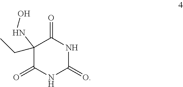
C1(NO)(CC)C(=O)NC(=O)NC1=O
